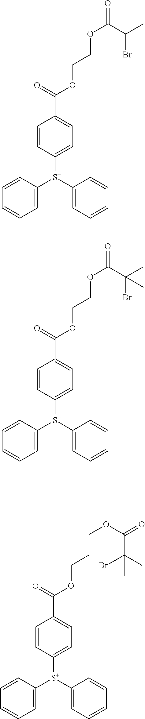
C1=CC([S+](C2=CC=CC=C2)C2=CC=CC=C2)=CC=C1C(OCCOC(C(Br)C)=O)=O.C1=CC([S+](C2=CC=CC=C2)C2=CC=CC=C2)=CC=C1C(OCCOC(C(Br)(C)C)=O)=O.C1=CC([S+](C2=CC=CC=C2)C2=CC=CC=C2)=CC=C1C(OCCCOC(C(Br)(C)C)=O)=O
